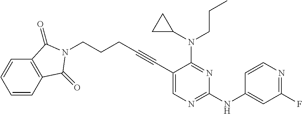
C(#CC1=CN=C(NC2=CC(F)=NC=C2)N=C1N(CCC)C1CC1)CCCN1C(=O)C2=C(C=CC=C2)C1=O
